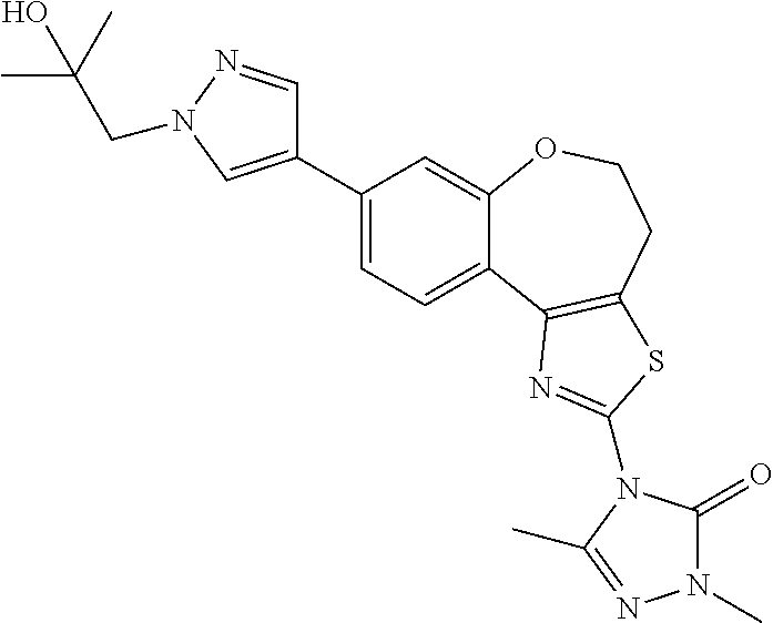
C1=C(C2=CN(CC(C)(C)O)N=C2)C=C2C(=C1)C1=C(CCO2)SC(N2C(=O)N(C)N=C2C)=N1
